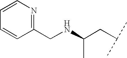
C(NC(CC(C)C)C)C1=NC=CC=C1
